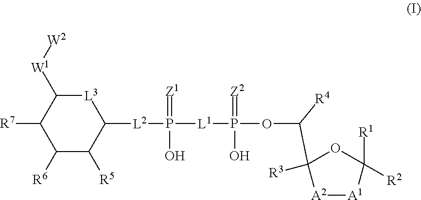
C1([W1][W2])C([R7])C([R6])C([R5])C([L2]P([L1]P(O)(=[Z2])OC(C2([R3])OC([R1])([R2])[A1][A2]2)[R4])(O)=[Z1])[L3]1
